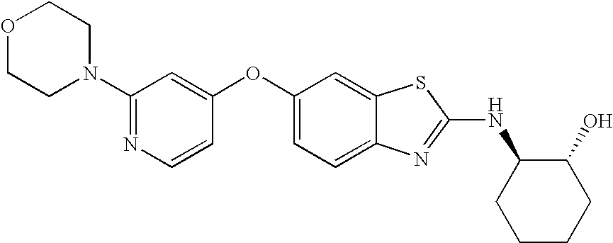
N1=C(N2CCOCC2)C=C(OC2=CC=C3C(=C2)SC(NC2CCCCC2O)=N3)C=C1
